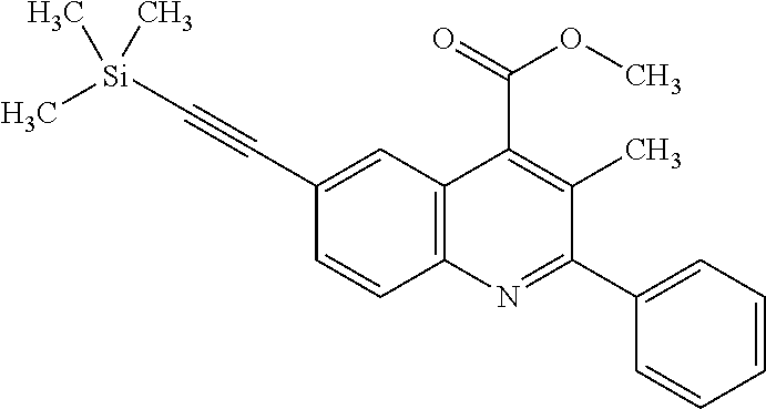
C1(C#C[Si](C)(C)C)=CC2=C(C=C1)N=C(C1=CC=CC=C1)C(C)=C2C(=O)OC
